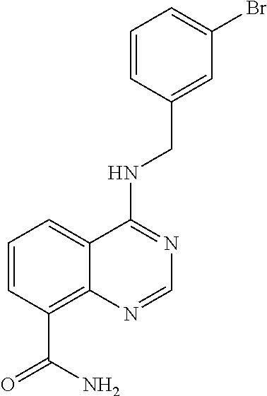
C1=CC(C(=O)N)=C2C(=C1)C(NCC1=CC(Br)=CC=C1)=NC=N2
